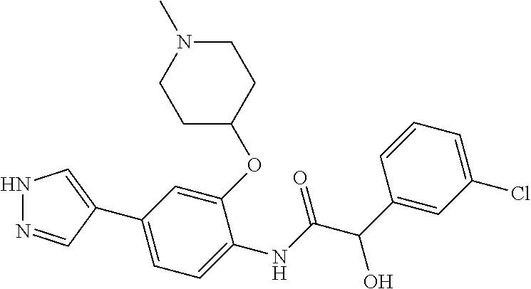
C1C(OC2=CC(C3=CNN=C3)=CC=C2NC(C(C2=CC(Cl)=CC=C2)O)=O)CCN(C)C1
